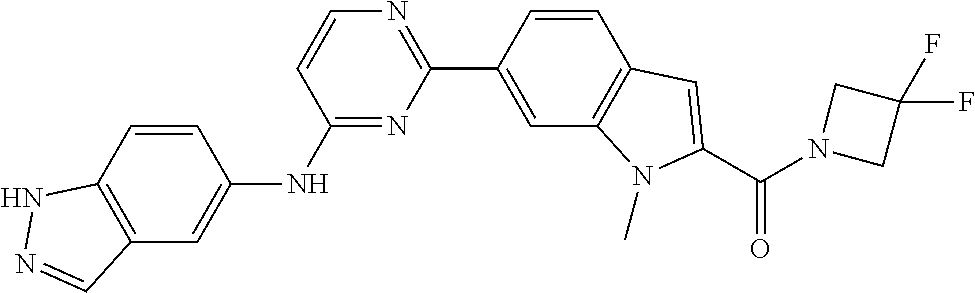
N1=C(NC2=CC3=C(C=C2)NN=C3)C=CN=C1C1=CC2=C(C=C1)C=C(C(=O)N1CC(F)(F)C1)N2C
